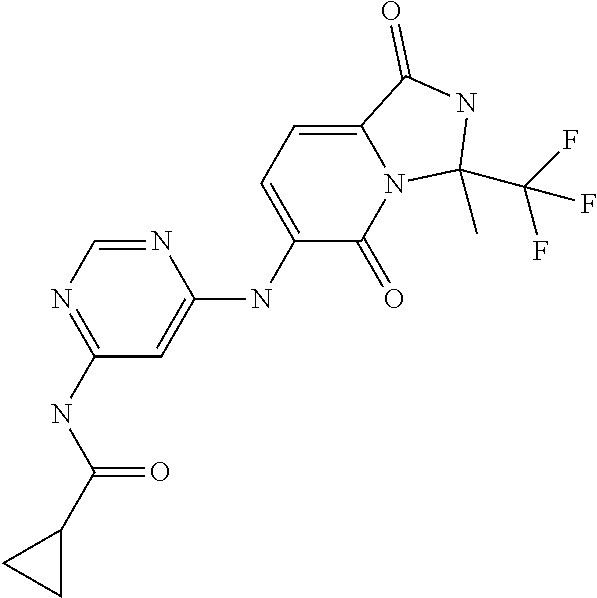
C1(NC(C2CC2)=O)=NC=NC(NC2=CC=C3N(C2=O)C(C(F)(F)F)(C)NC3=O)=C1
